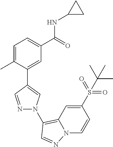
C1=C(C)C(C2=CN(C3=C4C=C(S(=O)(=O)C(C)(C)C)C=CN4N=C3)N=C2)=CC(C(=O)NC2CC2)=C1
